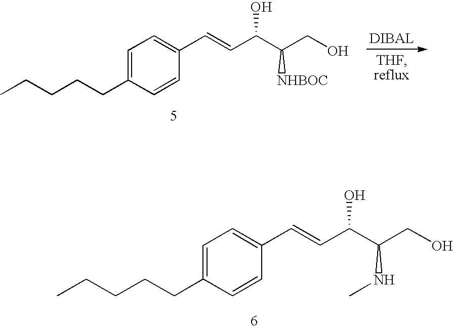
C1=C(CCCCC)C=CC(C=CC(C(NC)CO)O)=C1.C1=C(CCCCC)C=CC(C=CC(C([NHBOC])CO)O)=C1
